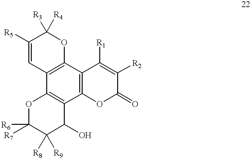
C1([R5])=CC2=C(OC1([R3])[R4])C1=C(C3=C2OC([R6])([R7])C([R8])([R9])C3O)OC(=O)C([R2])=C1[R1]
